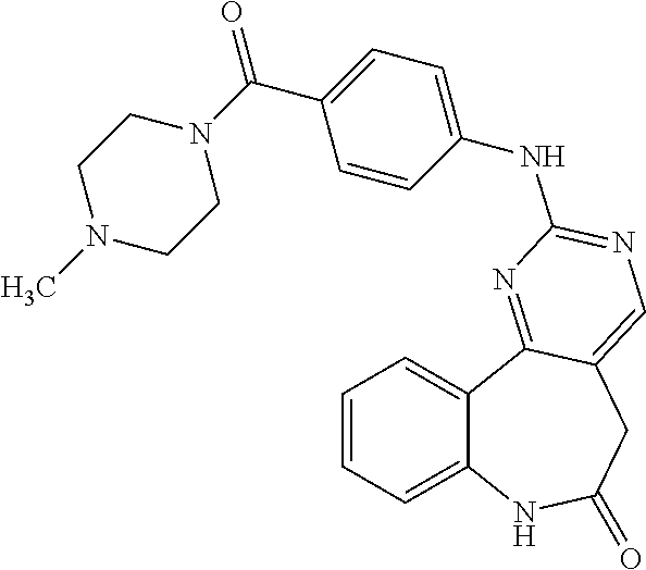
C1=CC=C2C(=C1)C1=NC(NC3=CC=C(C(=O)N4CCN(C)CC4)C=C3)=NC=C1CC(=O)N2
